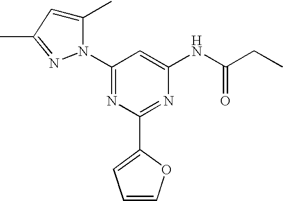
N1(C2=NC(C3=CC=CO3)=NC(NC(CC)=O)=C2)C(C)=CC(C)=N1
